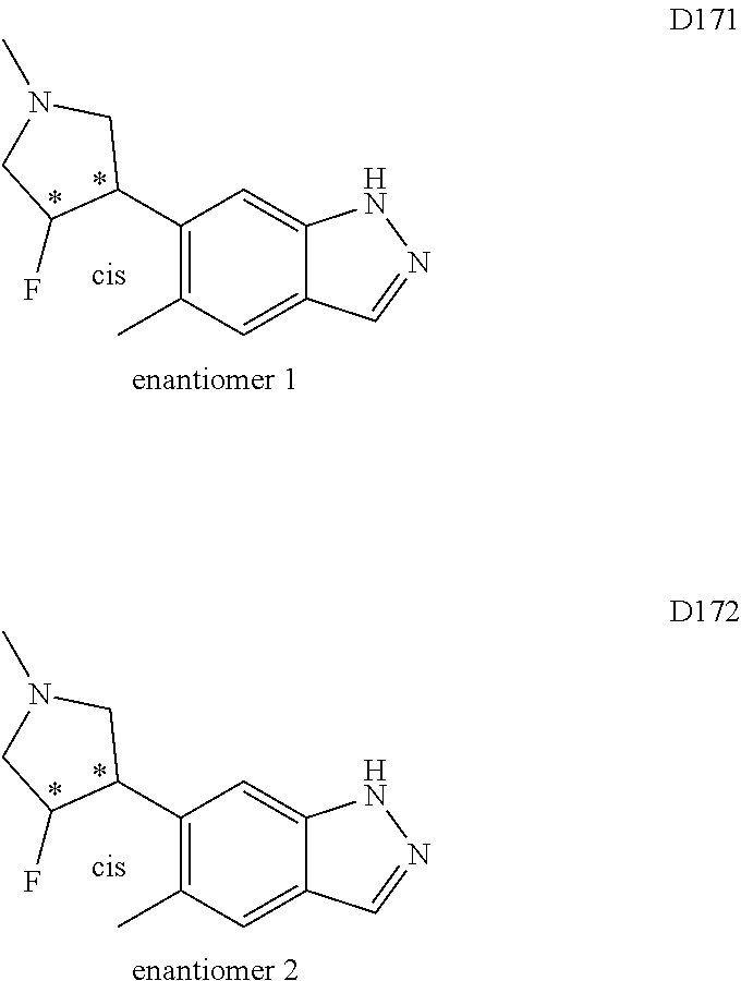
C1(C2CN(C)CC2F)=C(C)C=C2C(=C1)NN=C2.[enantiomer 1].C1(C2CN(C)CC2F)=C(C)C=C2C(=C1)NN=C2.[enantiomer 2]
